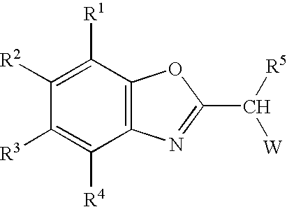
C1([R2])=C([R1])C2=C(C([R4])=C1[R3])N=C(C([R5])[W])O2
